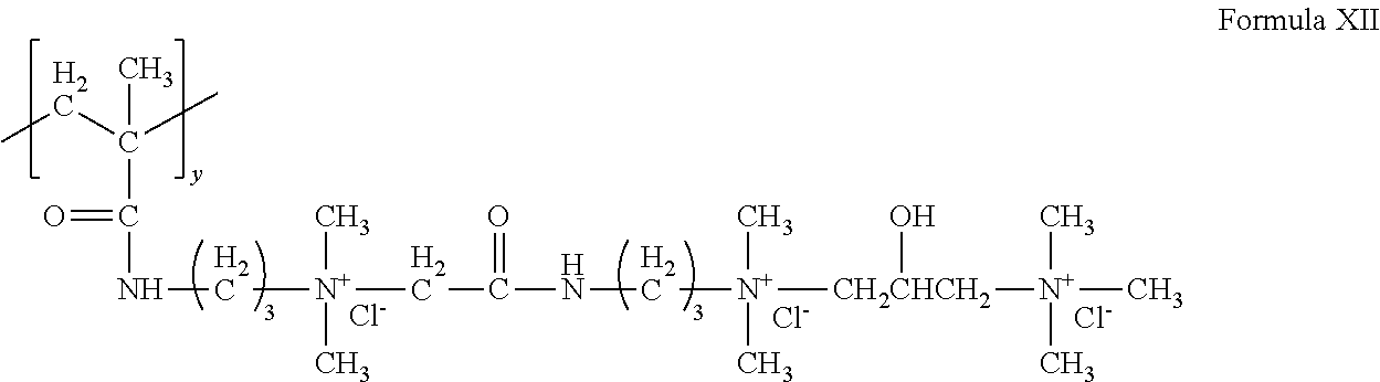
CCC(C)(C(NC[N+](CC(NC[N+]([CH2CHCH2]([N+](C)(C)C)O)(C)C)=O)(C)C)=O)C.[Cl-].[Cl-].[Cl-]
